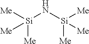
[Me][Si](N[Si]([Me])([Me])[Me])([Me])[Me]
